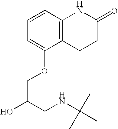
C12=C(C=CC=C1OCC(O)CNC(C)(C)C)NC(=O)CC2
